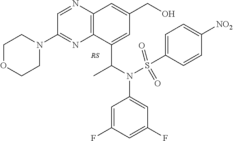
C12=C(N=CC(N3CCOCC3)=N1)C=C(CO)C=C2C(N(C1=CC(F)=CC(F)=C1)S(C1=CC=C([NO2])C=C1)(=O)=O)C
